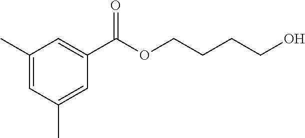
C1(C)=CC(C)=CC(C(OCCCCO)=O)=C1
